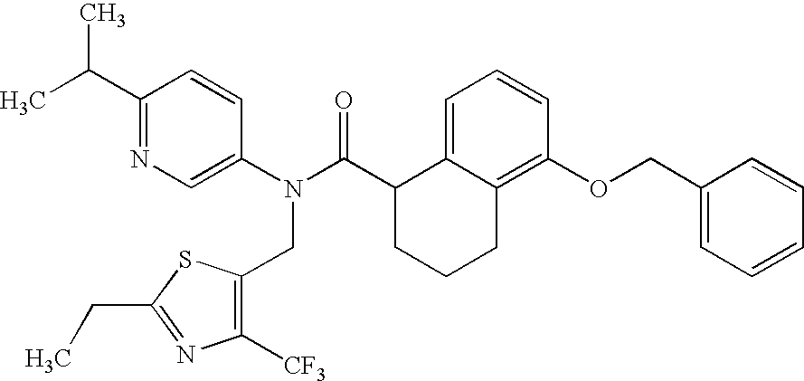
C1(C(C)C)=NC=C(N(C(C2CCCC3=C(OCC4=CC=CC=C4)C=CC=C23)=O)CC2=C([CF3])N=C(CC)S2)C=C1
